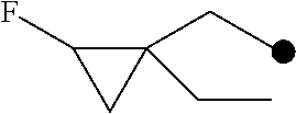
C1(CC)(CC)C(F)C1
